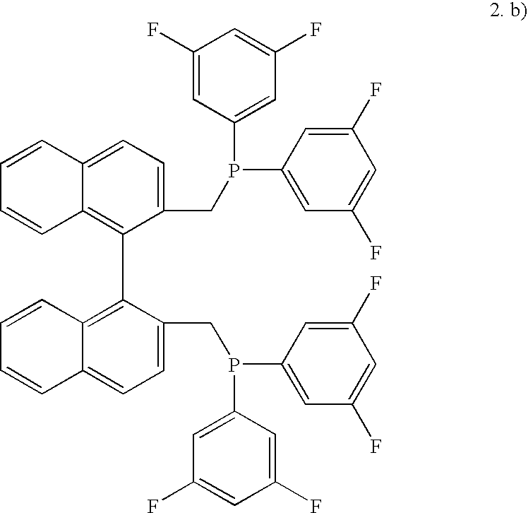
C1=CC2=CC=C(CP(C3=CC(F)=CC(F)=C3)C3=CC(F)=CC(F)=C3)C(C3=C4C(=CC=C3CP(C3=CC(F)=CC(F)=C3)C3=CC(F)=CC(F)=C3)C=CC=C4)=C2C=C1
